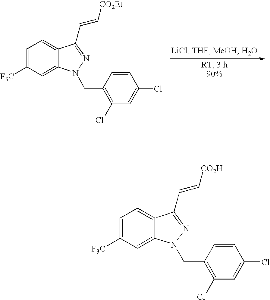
C1=C([F3C])C=C2C(=C1)C(C=C[CO2Et])=NN2CC1=C(Cl)C=C(Cl)C=C1.C1=C([F3C])C=C2C(=C1)C(C=C[CO2H])=NN2CC1=C(Cl)C=C(Cl)C=C1
